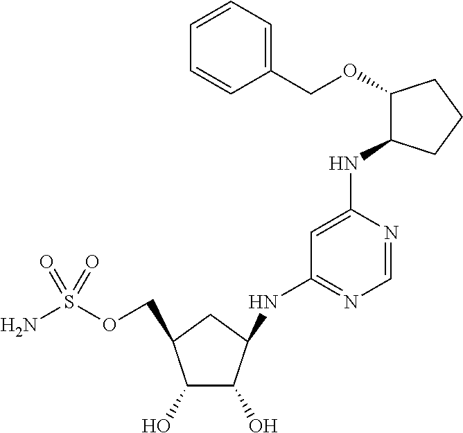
O(S(N)(=O)=O)CC1C(O)C(O)C(NC2=NC=NC(NC3C(OCC4=CC=CC=C4)CCC3)=C2)C1
